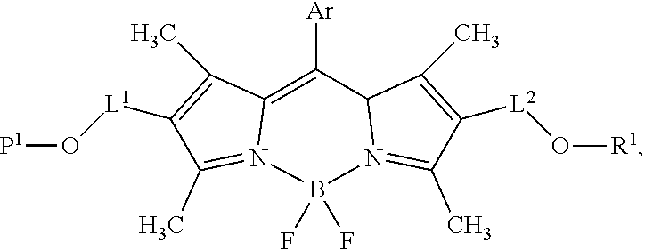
C12=C([Ar])C3N(=C(C)C([L2]O[R1])=C3C)B(F)(F)N1=C(C)C([L1]O[P1])=C2C
